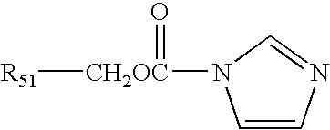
C1=CN=CN1[CH2OC](=O)[R51]
